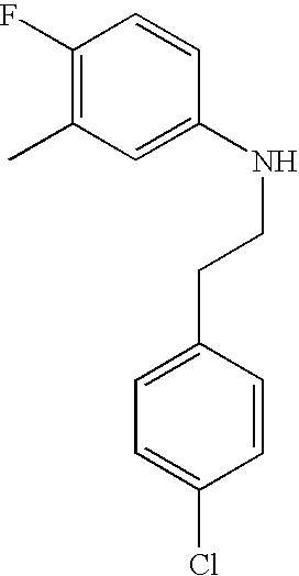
C1(F)=C(C)C=C(NCCC2=CC=C(Cl)C=C2)C=C1
